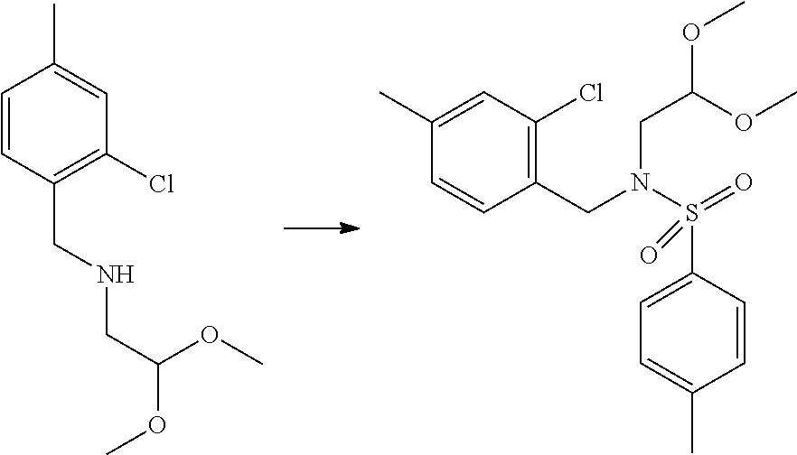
C1=C(C)C=CC(CN(S(=O)(C2=CC=C(C)C=C2)=O)CC(OC)OC)=C1Cl.CC1=CC(Cl)=C(CNCC(OC)OC)C=C1
